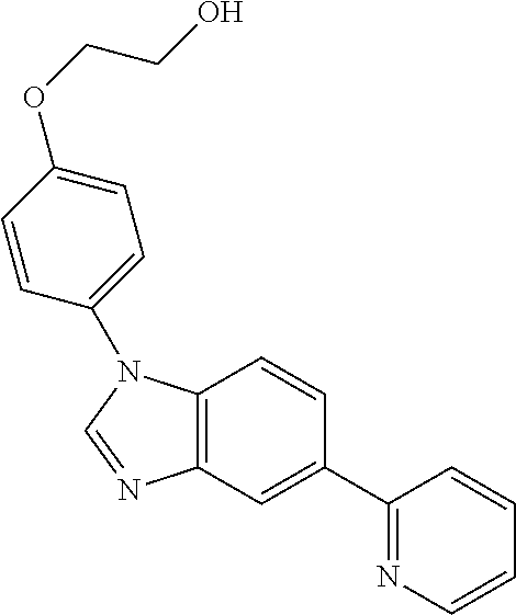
C12=C(C=C(C3=NC=CC=C3)C=C1)N=CN2C1=CC=C(OCCO)C=C1
